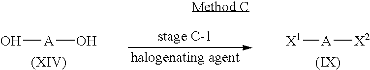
[X1][A][X2].O[A]O
